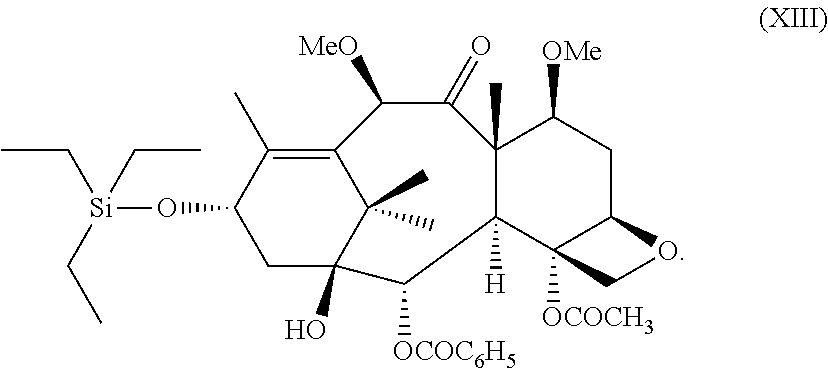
O(C1CC2(O)C(C)(C)C(=C1C)C([MeO])C(=O)C1(C)C([H])(C3([OCOCH3])C(CC1[OMe])OC3)C2[OCOC6H5])[Si](CC)(CC)CC
